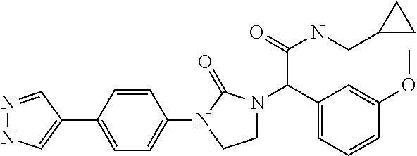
C1=CC(C2=CNN=C2)=CC=C1N1CCN(C(C(NCC2CC2)=O)C2=CC=CC(OC)=C2)C1=O
